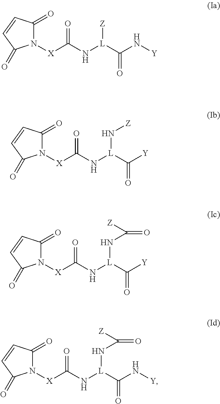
N1([X]C(N[L](C(N[Y])=O)[Z])=O)C(=O)C=CC1=O.N1([X]C(N[L](C([Y])=O)N[Z])=O)C(=O)C=CC1=O.N1([X]C(N[L](C([Y])=O)NC([Z])=O)=O)C(=O)C=CC1=O.N1([X]C(N[L](C(N[Y])=O)NC([Z])=O)=O)C(=O)C=CC1=O
